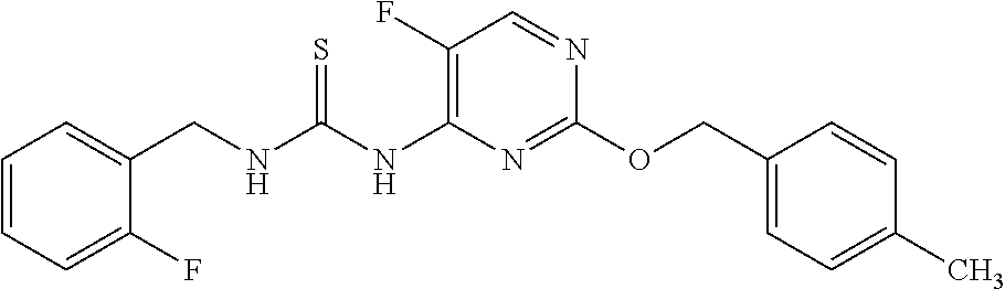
C1(COC2=NC(NC(NCC3=CC=CC=C3F)=S)=C(F)C=N2)=CC=C(C)C=C1
